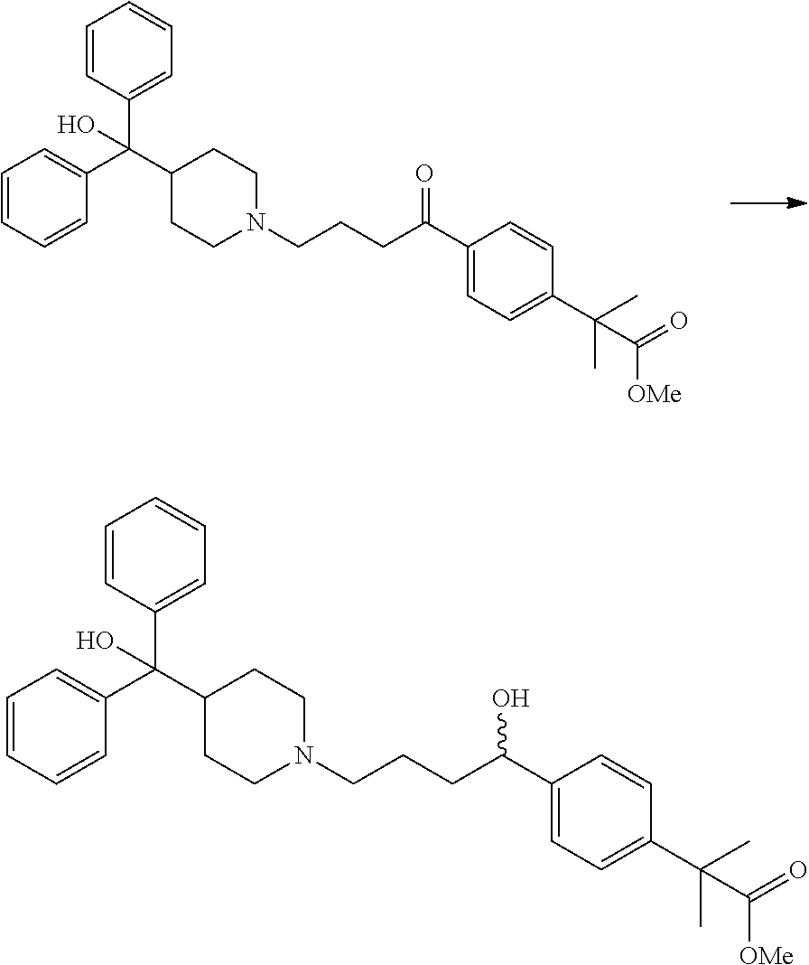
C(N1CCC(C(C2=CC=CC=C2)(C2=CC=CC=C2)O)CC1)CCC(C1=CC=C(C(C)(C)C(=O)[OMe])C=C1)=O.C(N1CCC(C(C2=CC=CC=C2)(C2=CC=CC=C2)O)CC1)CCC(C1=CC=C(C(C)(C)C(=O)[OMe])C=C1)O
